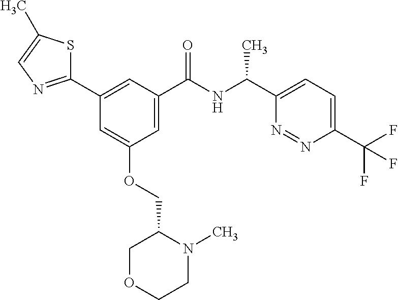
C1(C2=CC(C(NC(C3=CC=C(C(F)(F)F)N=N3)C)=O)=CC(OCC3COCCN3C)=C2)=NC=C(C)S1
